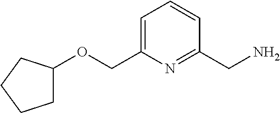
O(CC1=CC=CC(CN)=N1)C1CCCC1
